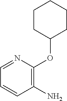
C1CC(OC2=C(N)C=CC=N2)CCC1
